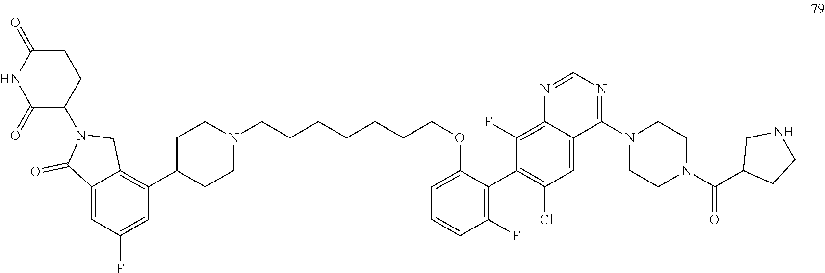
N1(C(=O)C2CNCC2)CCN(C2=NC=NC3=C(F)C(C4=C(F)C=CC=C4OCCCCCCCN4CCC(C5=C6C(=CC(F)=C5)C(=O)N(C5C(=O)NC(=O)CC5)C6)CC4)=C(Cl)C=C32)CC1
